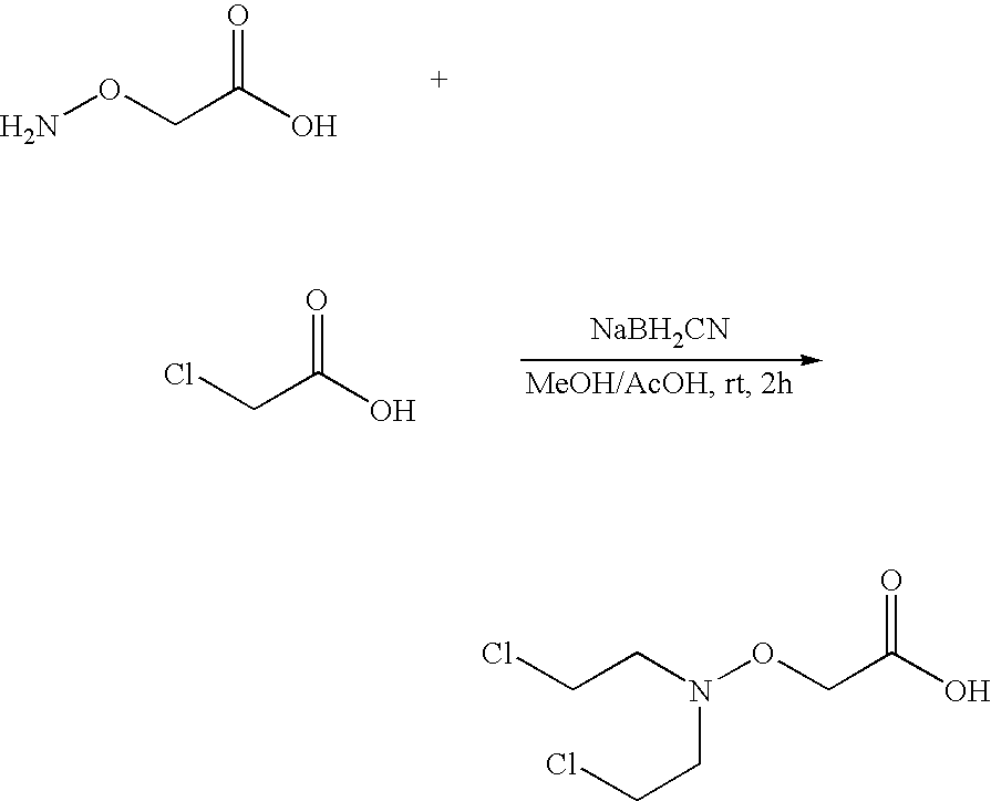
O=C(CON)O.[NaBH2CN].O=C(CCl)O.C(N(OCC(O)=O)CCCl)CCl
